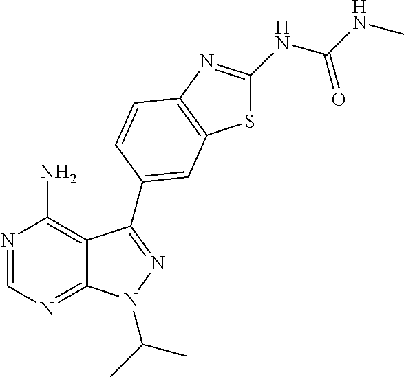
N1=CN=C2C(=C1N)C(C1=CC3=C(N=C(NC(NC)=O)S3)C=C1)=NN2C(C)C
